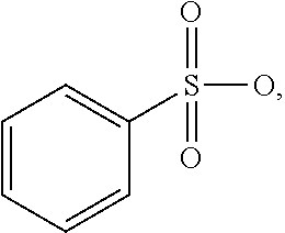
C1=CC=CC(S(O)(=O)=O)=C1
